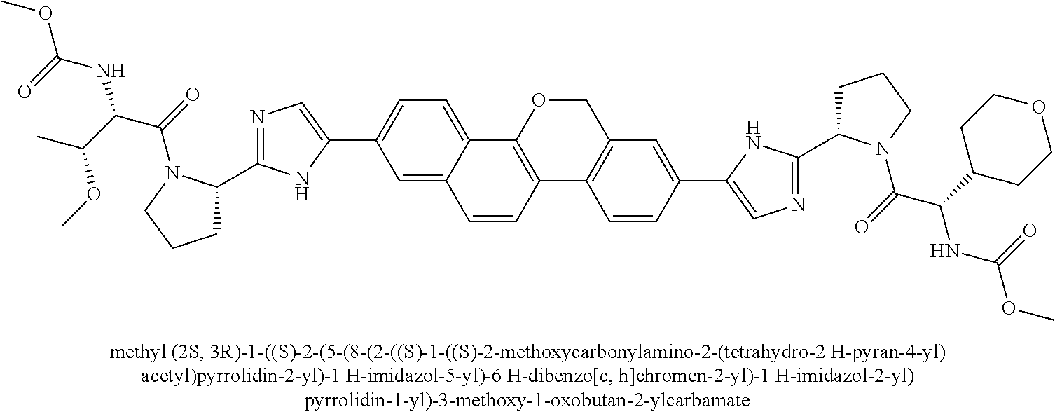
N1=C(C2CCCN2C(=O)C(C(C)OC)NC(=O)OC)NC(C2=CC=C3C(=C2)C=CC2=C3OCC3=C2C=CC(C2=CN=C(C4CCCN4C(=O)C(C4CCOCC4)NC(=O)OC)N2)=C3)=C1
